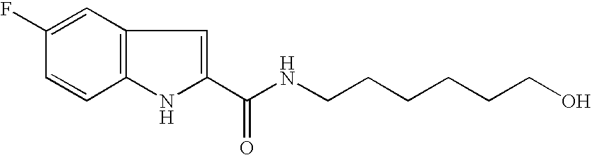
C1=C(F)C=CC2=C1C=C(C(NCCCCCCO)=O)N2
